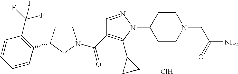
C1CC(C2=C(C(F)(F)F)C=CC=C2)CN1C(=O)C1=C(C2CC2)N(C2CCN(CC(N)=O)CC2)N=C1.Cl
